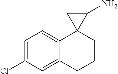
C1(Cl)=CC=C2C(=C1)CCCC21C(N)C1
